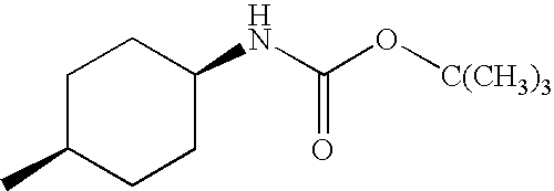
C1C(C)CCC(NC(=O)O[C(CH3)3])C1
